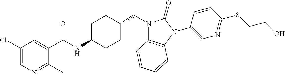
C1(Cl)=CN=C(C)C(C(NC2CCC(CN3C4=C(N(C5=CN=C(SCCO)C=C5)C3=O)C=CC=C4)CC2)=O)=C1
